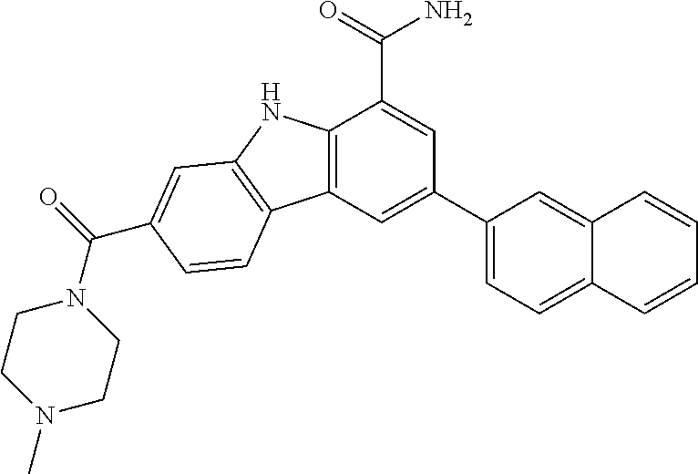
C12=C(C=C(C3=CC=C4C(=C3)C=CC=C4)C=C1C(=O)N)C1=C(N2)C=C(C(=O)N2CCN(C)CC2)C=C1
